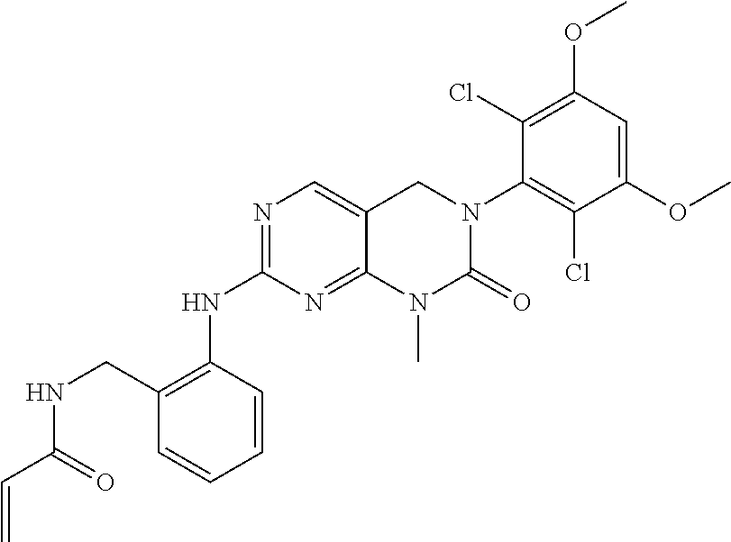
N(C1=NC=C2C(=N1)N(C)C(=O)N(C1=C(Cl)C(OC)=CC(OC)=C1Cl)C2)C1=C(CNC(C=C)=O)C=CC=C1
